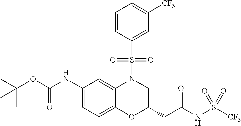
C1(NC(OC(C)(C)C)=O)=CC=C2C(=C1)N(S(=O)(=O)C1=CC([CF3])=CC=C1)CC(CC(NS([CF3])(=O)=O)=O)O2
